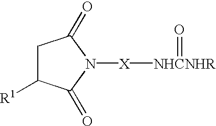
C1C([R1])C(=O)N([X][NHCNHR]=O)C1=O
